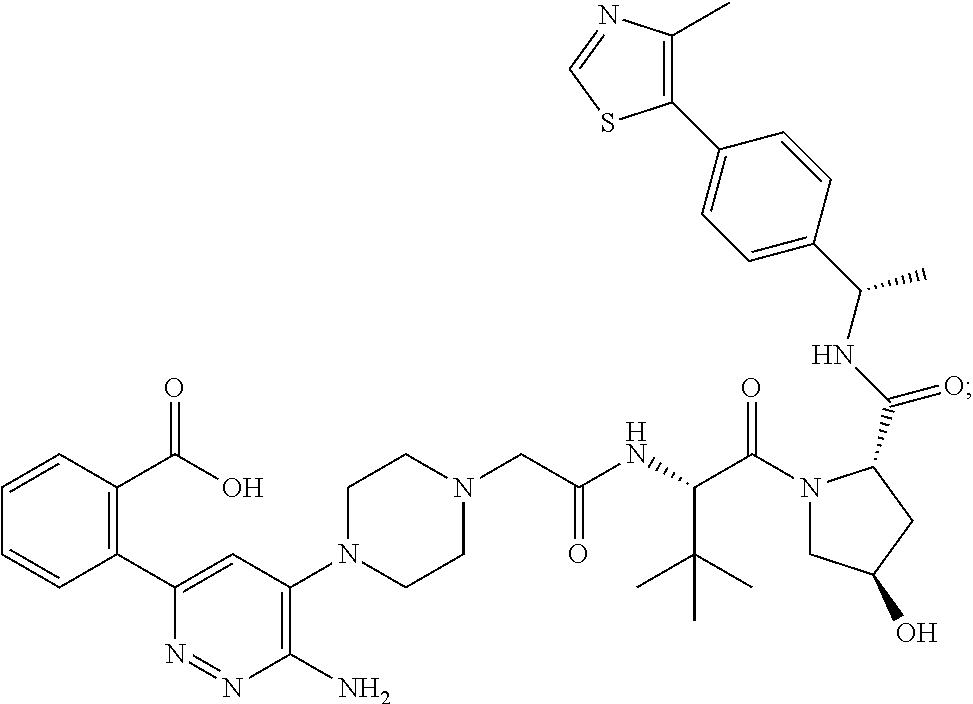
C1(C2=C(C(=O)O)C=CC=C2)=CC(N2CCN(CC(NC(C(N3CC(O)CC3C(NC(C3=CC=C(C4=C(C)N=CS4)C=C3)C)=O)=O)C(C)(C)C)=O)CC2)=C(N)N=N1
